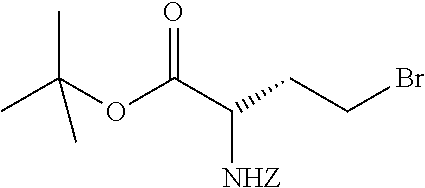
CC(OC(C(CCBr)[NHZ])=O)(C)C
